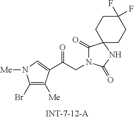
BrC1=C([Me])C(C(CN2C(=O)C3(NC2=O)CCC(F)(F)CC3)=O)=CN1[Me]
